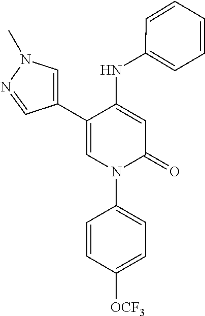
C1=C(NC2=CC=CC=C2)C(C2=CN(C)N=C2)=CN(C2=CC=C([OCF3])C=C2)C1=O
